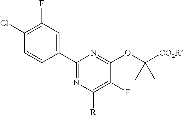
C1(C2=CC(F)=C(Cl)C=C2)=NC([R])=C(F)C(OC2([CO2R])CC2)=N1
